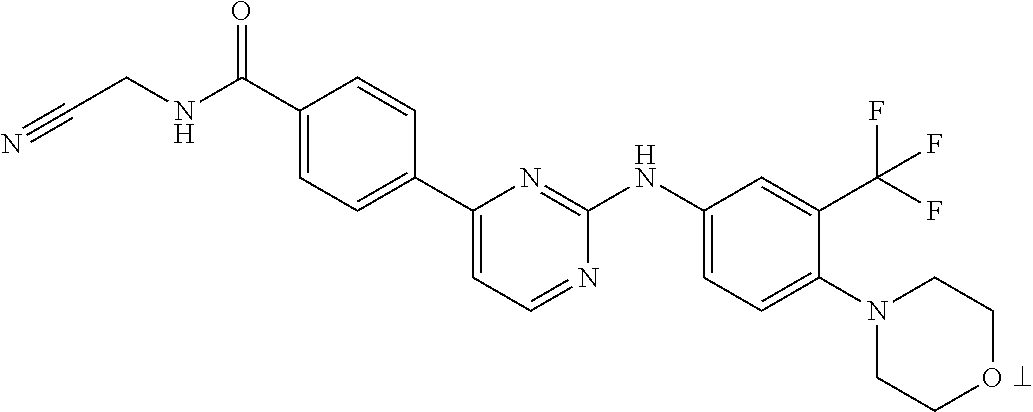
C1(C(NCC#N)=O)=CC=C(C2=CC=NC(NC3=CC=C(N4CCOCC4)C(C(F)(F)F)=C3)=N2)C=C1
